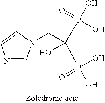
P(C(P(O)(=O)O)(CN1C=NC=C1)O)(O)(=O)O
